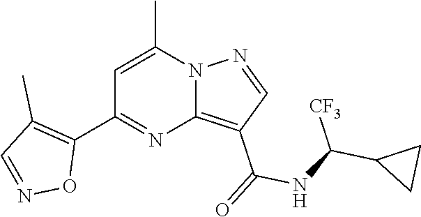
C12=C(C(=O)NC(C3CC3)[CF3])C=NN1C(C)=CC(C1=C(C)C=NO1)=N2
